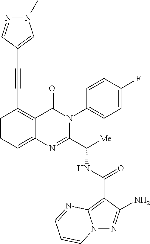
N(C(C1=NC2=CC=CC(C#CC3=CN(C)N=C3)=C2C(=O)N1C1=CC=C(F)C=C1)[Me])C(C1=C2N(N=C1N)C=CC=N2)=O
